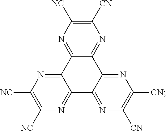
C1([CN])=C([NC])N=C2C(=N1)C1=NC([CN])=C([CN])N=C1C1=NC([NC])=C([NC])N=C21
